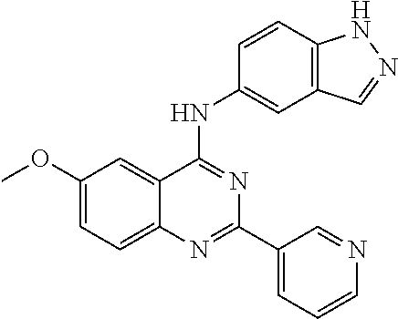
COC1=CC=C2C(=C1)C(NC1=CC3=C(C=C1)NN=C3)=NC(C1=CC=CN=C1)=N2
